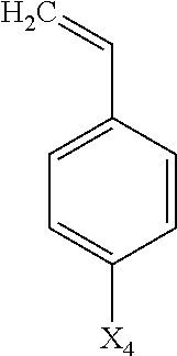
C1=C(C=C)C=CC([X4])=C1
